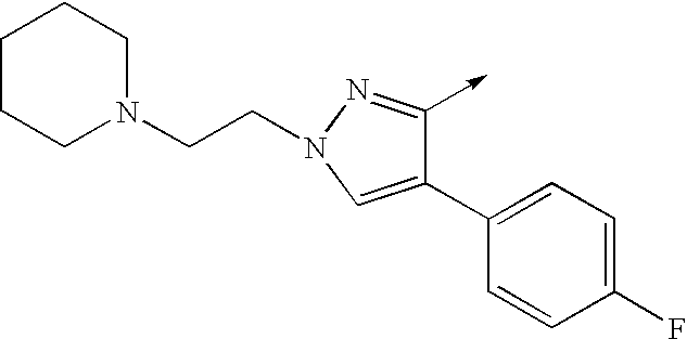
C1(C2=CC=C(F)C=C2)=CN(CCN2CCCCC2)N=C1->C
